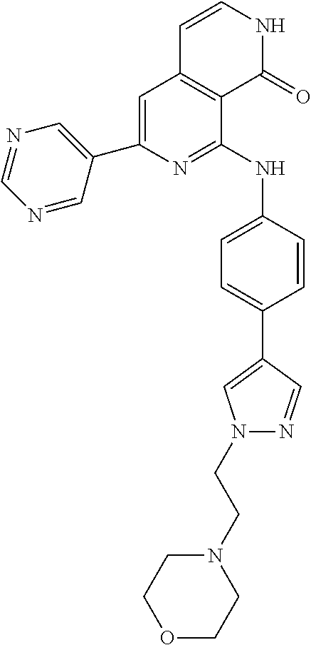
C1(C2=CC3=C(C(NC4=CC=C(C5=CN(CCN6CCOCC6)N=C5)C=C4)=N2)C(=O)NC=C3)=CN=CN=C1
